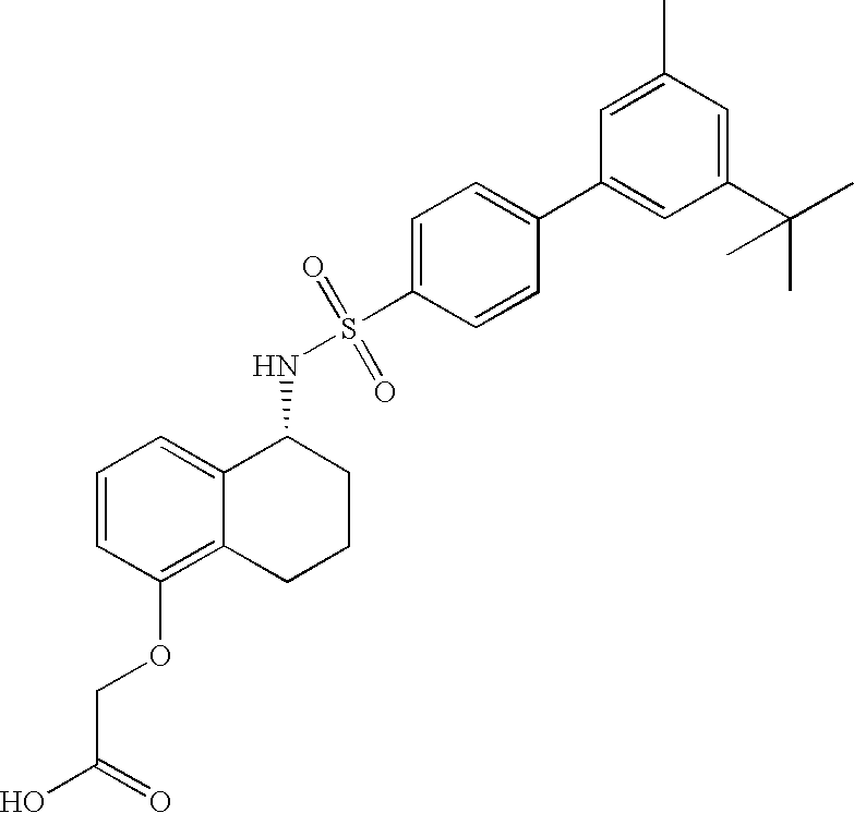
C1=CC(OCC(O)=O)=C2C(=C1)C(NS(=O)(=O)C1=CC=C(C3=CC(C(C)(C)C)=CC(C)=C3)C=C1)CCC2
